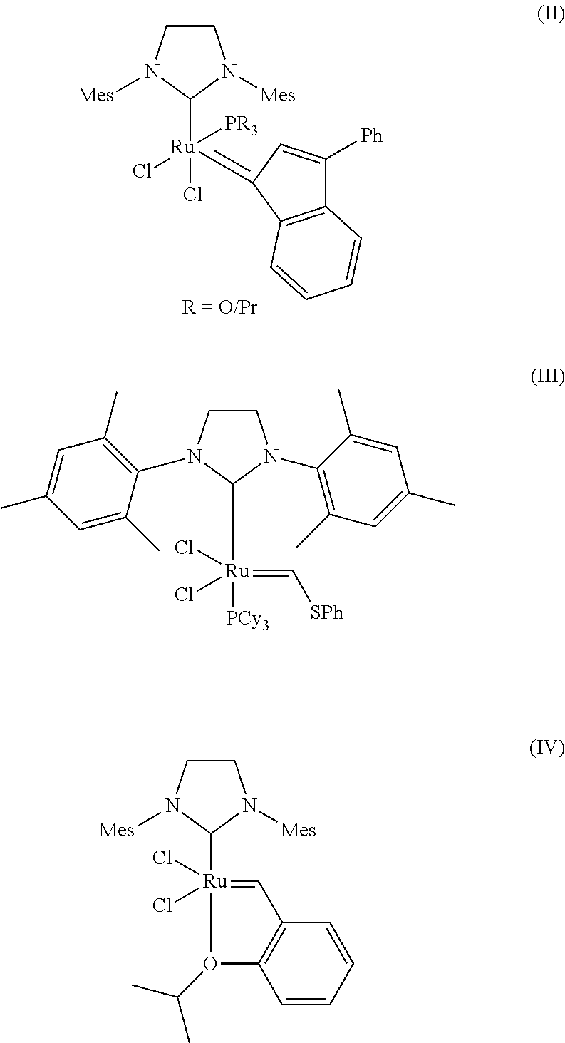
C1CN([Mes])C([Ru](Cl)(Cl)([PR3])=C2C=C([Ph])C3=C2C=CC=C3)N1[Mes].C1CN(C2=C(C)C=C(C)C=C2C)C([Ru](=C[SPh])([PCy3])(Cl)Cl)N1C1=C(C)C=C(C)C=C1C.C1CN([Mes])C([Ru]2(Cl)(Cl)=CC3=C(O2C(C)C)C=CC=C3)N1[Mes]
